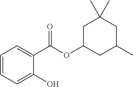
C1=CC=C(O)C(C(OC2CC(C)CC(C)(C)C2)=O)=C1
